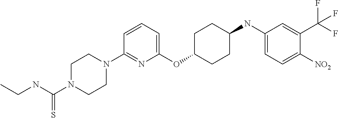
C1(OC2CCC(NC3=CC=C([NO2])C(C(F)(F)F)=C3)CC2)=CC=CC(N2CCN(C(NCC)=S)CC2)=N1
